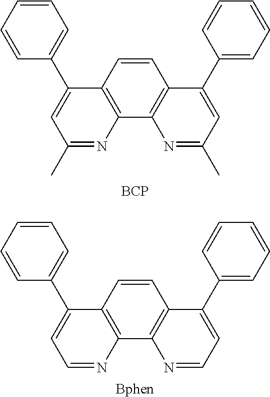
C1=CC2=C(C3=C1C(C1=CC=CC=C1)=CC(C)=N3)N=C(C)C=C2C1=CC=CC=C1.[BCP].C1=CC2=C(C3=C1C(C1=CC=CC=C1)=CC=N3)N=CC=C2C1=CC=CC=C1.[Bphen]
